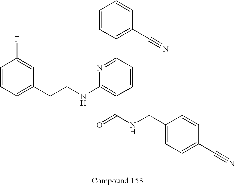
C1=CC=C(CCNC2=C(C(NCC3=CC=C(C#N)C=C3)=O)C=CC(C3=C(C#N)C=CC=C3)=N2)C=C1F
